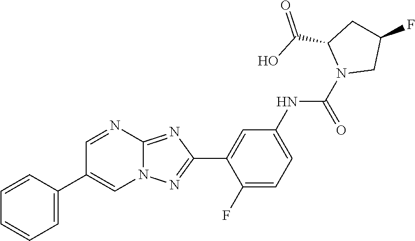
C1=C(C2=CN3C(=NC(C4=CC(NC(N5CC(F)CC5C(O)=O)=O)=CC=C4F)=N3)N=C2)C=CC=C1
